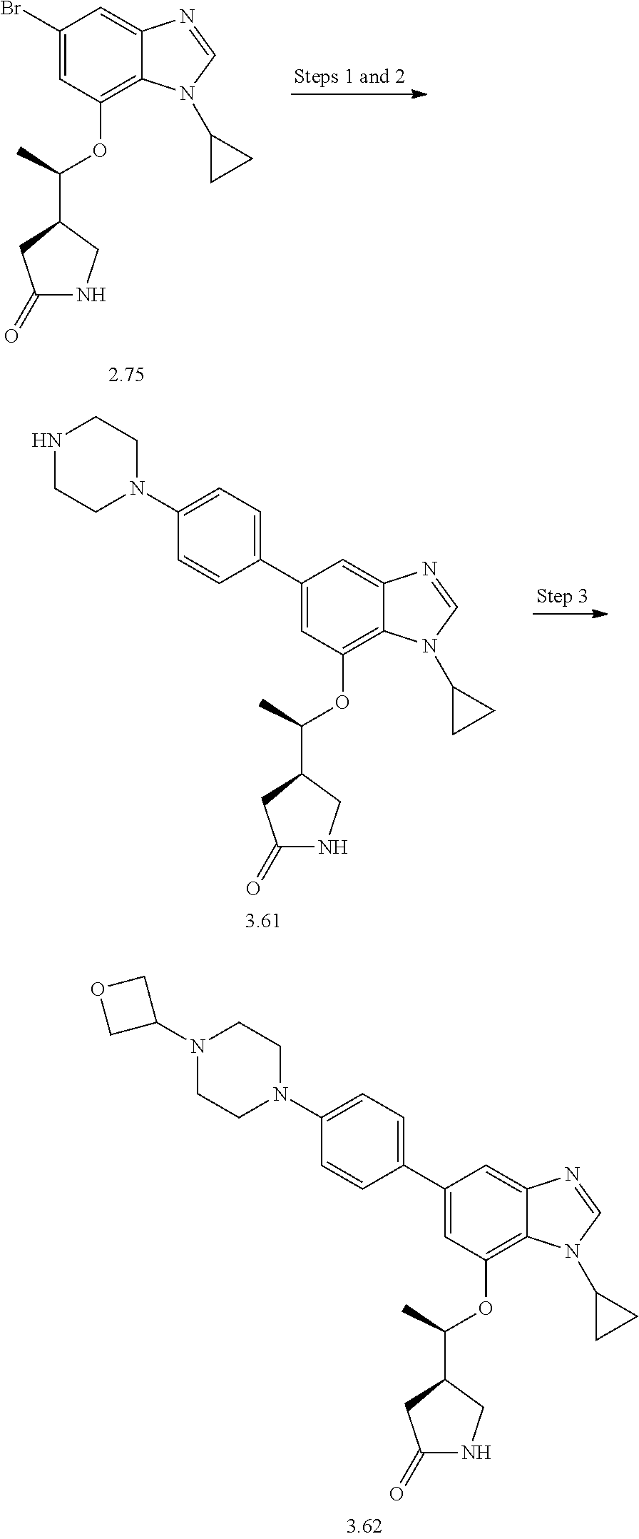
C1(Br)=CC(OC(C)C2CC(=O)NC2)=C2C(=C1)N=CN2C1CC1.C1(C2=CC=C(N3CCNCC3)C=C2)=CC(OC(C)C2CC(=O)NC2)=C2C(=C1)N=CN2C1CC1.C1(C2=CC=C(N3CCN(C4COC4)CC3)C=C2)=CC(OC(C)C2CC(=O)NC2)=C2C(=C1)N=CN2C1CC1
